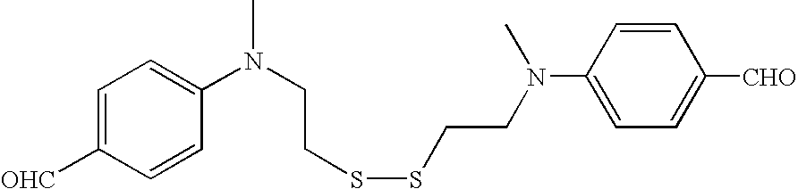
C1=C([OHC])C=CC(N(CCSSCCN(C2=CC=C([CHO])C=C2)C)C)=C1
